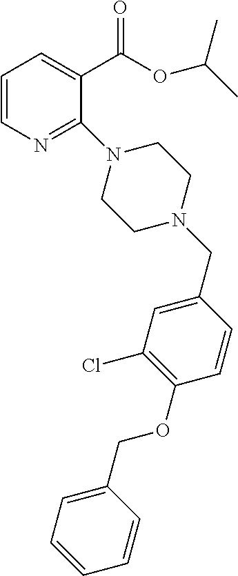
C1=CN=C(N2CCN(CC3=CC(Cl)=C(OCC4=CC=CC=C4)C=C3)CC2)C(C(=O)OC(C)C)=C1
